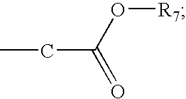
C(C(O[R7])=O)C
